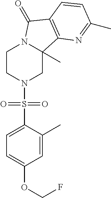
C1CN(S(C2=CC=C(OCF)C=C2C)(=O)=O)CC2(C)N1C(=O)C1=C2N=C(C)C=C1
